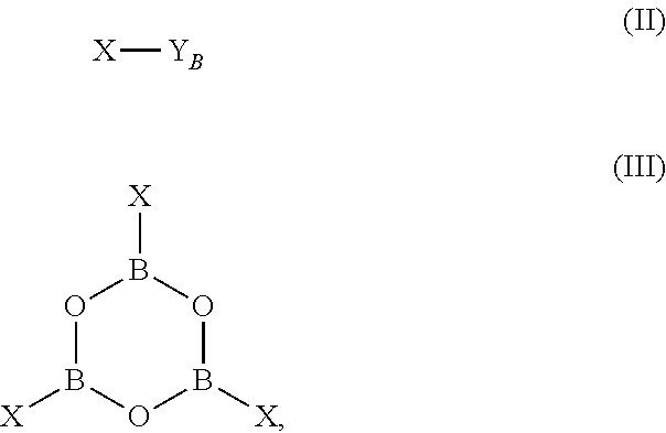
[X][YB].[X]B1OB([X])OB([X])O1
